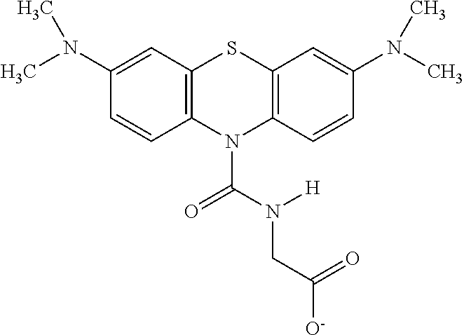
C1=C(N(C)C)C=CC2=C1SC1=C(N2C(N(CC([O-])=O)[H])=O)C=CC(N(C)C)=C1
